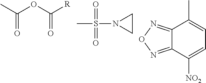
CC(OC([R])=O)=O.CS(N1CC1)(=O)=O.C12=NON=C1C(C)=CC=C2[NO2]
